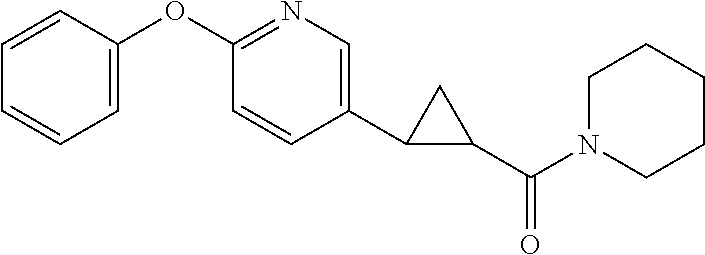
C1(C(N2CCCCC2)=O)CC1C1=CN=C(OC2=CC=CC=C2)C=C1
